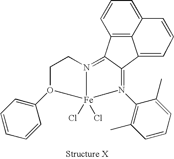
C12=C3C=CC=C1C=CC=C2C1=N(C2=C(C)C=CC=C2C)[Fe]2(Cl)(Cl)N(=C31)CCO2C1=CC=CC=C1
